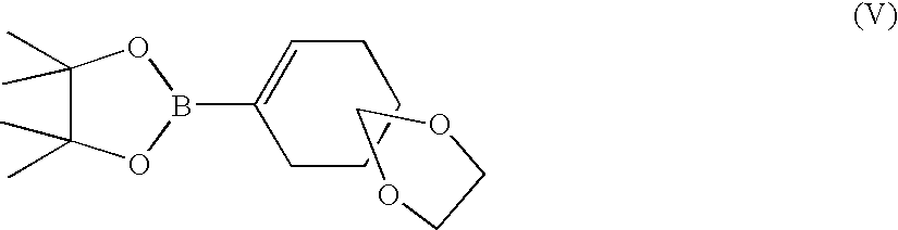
C1(C)(C)OB(C2=CCCCC2)OC1(C)C.C1COCO1
